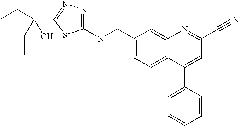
C(C1=CC=C2C(=C1)N=C(C#N)C=C2C1=CC=CC=C1)NC1=NN=C(C(CC)(O)CC)S1
